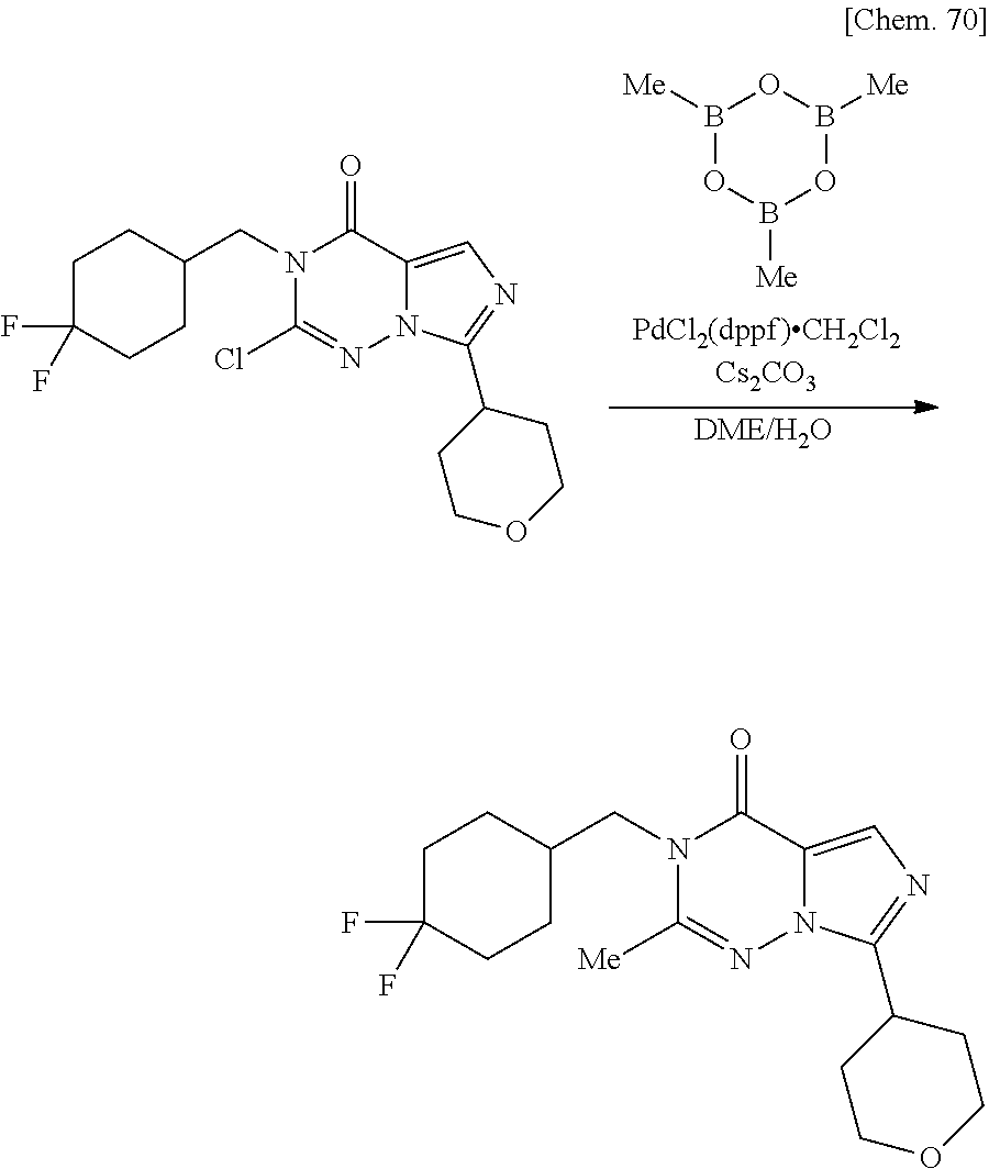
[DME/H2O].N1(CC2CCC(F)(F)CC2)C(Cl)=NN2C(=CN=C2C2CCOCC2)C1=O.B1([Me])OB([Me])OB([Me])O1.N1(CC2CCC(F)(F)CC2)C([Me])=NN2C(=CN=C2C2CCOCC2)C1=O
